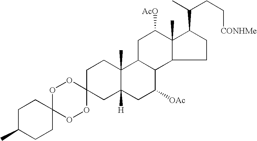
O1C2(OOC3(O1)CC1([H])C(C)(CC3)C3C(C([OAc])C1)C1C(C)(C([AcO])C3)C(C(C)CC[CONHMe])CC1)CCC(C)CC2
